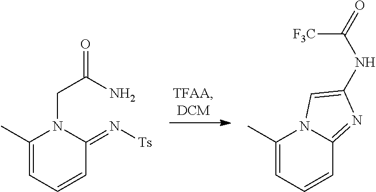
C1(C)=CC=CC(=N[Ts])N1CC(=O)N.C1(C)=CC=CC2=NC(NC(=O)[F3C])=CN12
